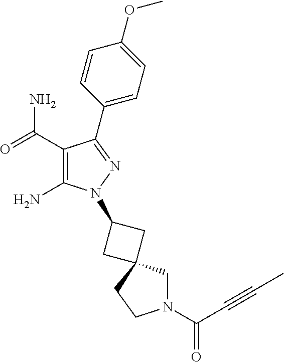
C1(C(=O)N)=C(N)N(C2CC3(C2)CN(C(=O)C#CC)CC3)N=C1C1=CC=C(OC)C=C1
